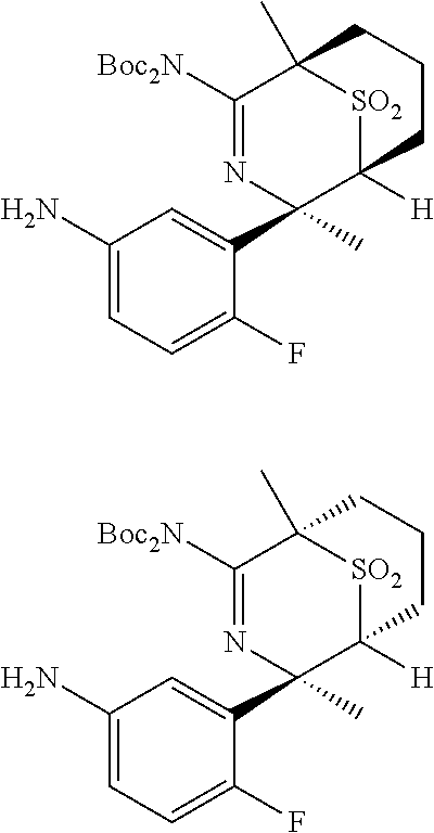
NC1=CC=C(F)C(C2(C)N=C([Boc2N])C3(C)[SO2]C2([H])CCC3)=C1.NC1=CC=C(F)C(C2(C)N=C([Boc2N])C3(C)[SO2]C2([H])CCC3)=C1
